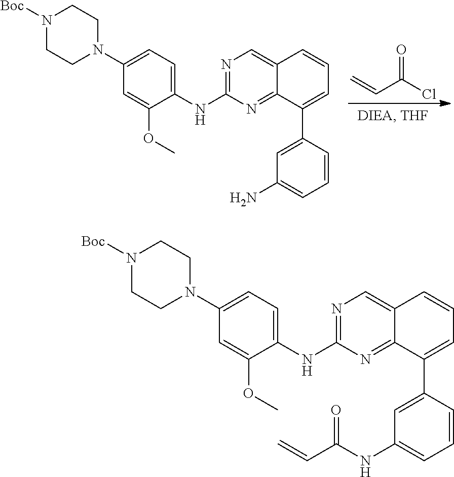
C=CC(Cl)=O.N1([Boc])CCN(C2=CC=C(NC3=NC=C4C(=N3)C(C3=CC(N)=CC=C3)=CC=C4)C(OC)=C2)CC1.N1([Boc])CCN(C2=CC=C(NC3=NC=C4C(=N3)C(C3=CC(NC(C=C)=O)=CC=C3)=CC=C4)C(OC)=C2)CC1
